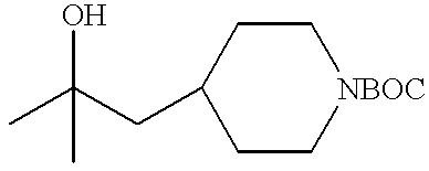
C1C(CC(C)(O)C)CC[NBOC]C1
